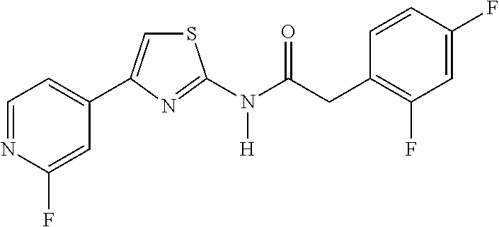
C1=NC(F)=CC(C2=CSC(N(C(CC3=C(F)C=C(F)C=C3)=O)[H])=N2)=C1
